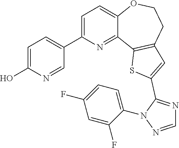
C1=C(C2=CC=C(O)N=C2)N=C2C(=C1)OCCC1=C2SC(C2=NC=NN2C2=CC=C(F)C=C2F)=C1
